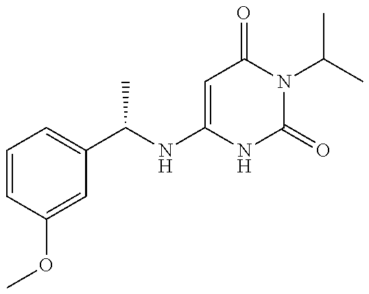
C1=CC(OC)=CC(C(NC2=CC(=O)N(C(C)C)C(=O)N2)C)=C1
